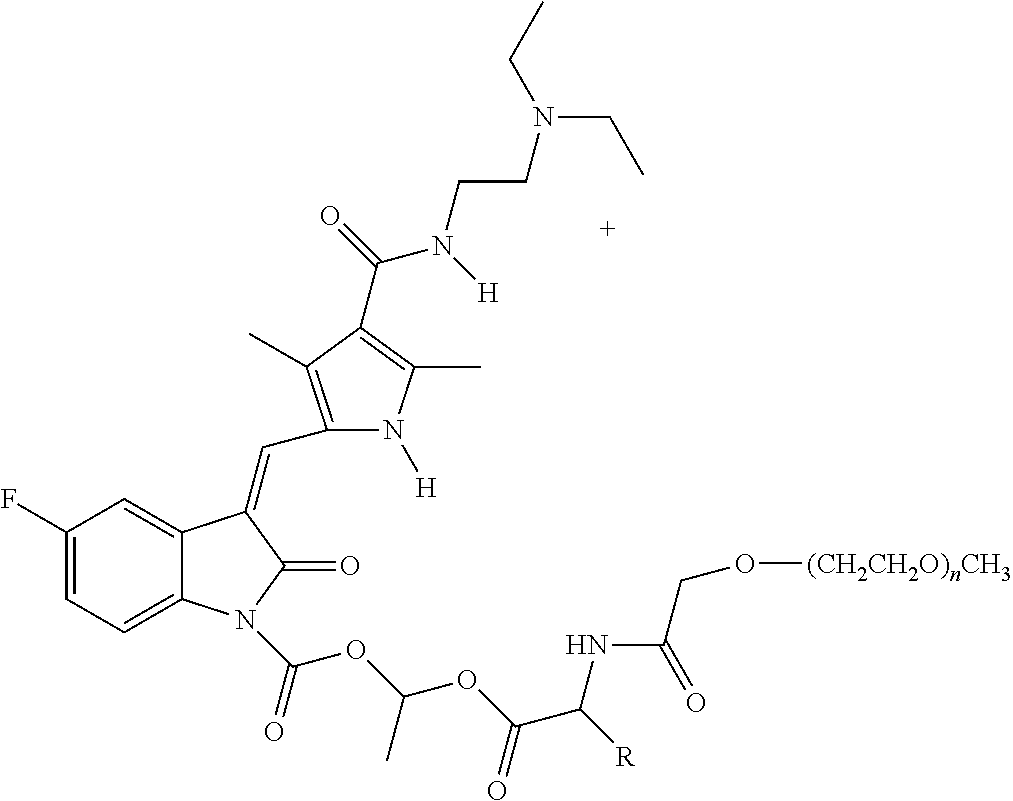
C1(F)=CC=C2C(=C1)C(=CC1=C(C)C(C(=O)N(CCN(CC)CC)[H])=C(C)N1[H])C(=O)N2C(=O)OC(OC(=O)C(NC(CO[(CH2CH2O)nCH3])=O)[R])C
